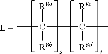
CC(C(C)([R8c])[R8d])([R8a])[R8b]
